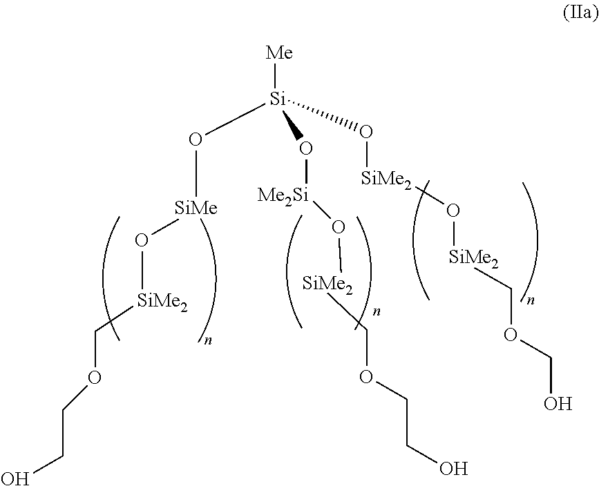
[Me][Si](O[SiMe2]O[SiMe2]COCO)(O[Me2Si]O[SiMe2]COCCO)O[SiMe]O[SiMe2]COCCO
